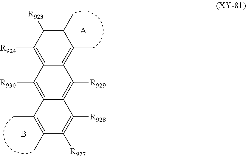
C1([R924])=C2C(=C(C)C(C)=C1[R923])C([R929])=C1C(=C2[R930])C(C)=C(C)C([R927])=C1[R928].B.[A]
